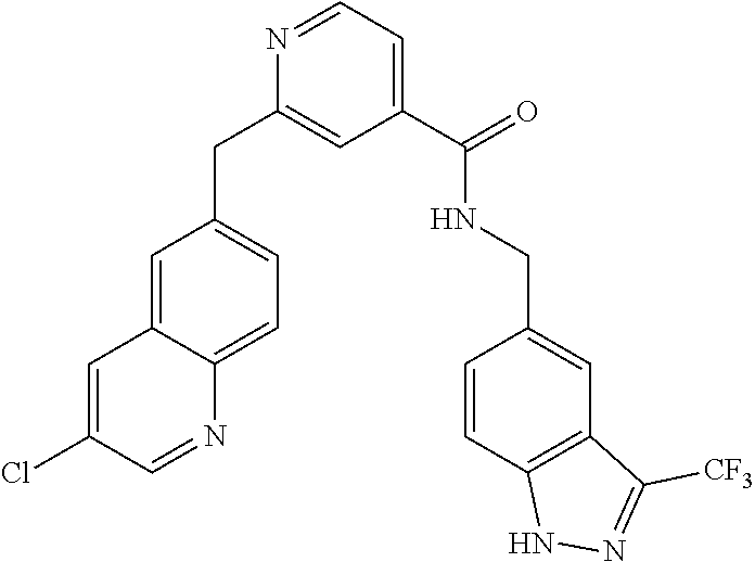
C1=C2C(=CC=C1CC1=CC(C(NCC3=CC4=C(C=C3)NN=C4[CF3])=O)=CC=N1)N=CC(Cl)=C2
